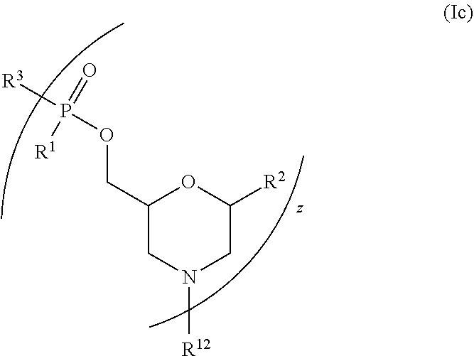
P(OCC1CN([R12])CC([R2])O1)(=O)([R1])[R3]
